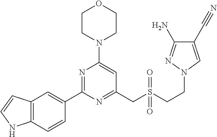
C1CN(C2=CC(CS(CCN3C=C(C#N)C(N)=N3)(=O)=O)=NC(C3=CC4=C(C=C3)NC=C4)=N2)CCO1
